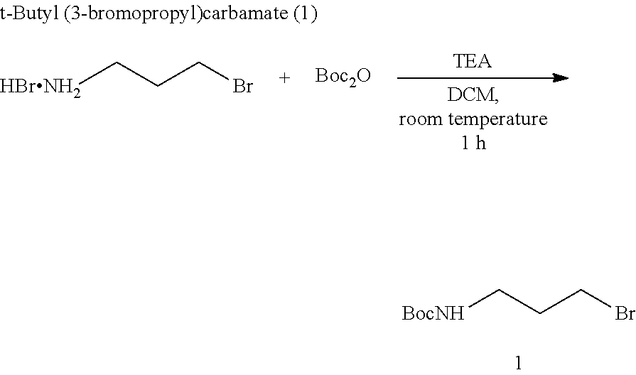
[HBrNH2]CCCBr.[Boc2O].[BocNH]CCCBr
